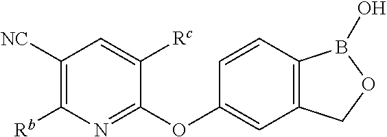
C1([NC])=C([Rb])N=C(OC2=CC3=C(C=C2)B(O)OC3)C([Rc])=C1
